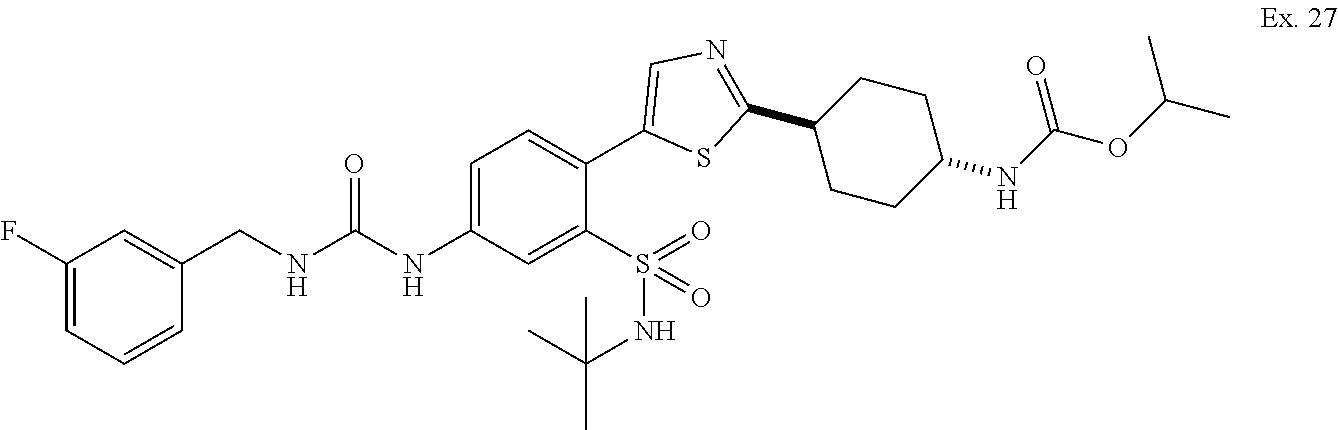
C1=C(NC(NCC2=CC(F)=CC=C2)=O)C=C(S(NC(C)(C)C)(=O)=O)C(C2=CN=C(C3CCC(NC(=O)OC(C)C)CC3)S2)=C1
